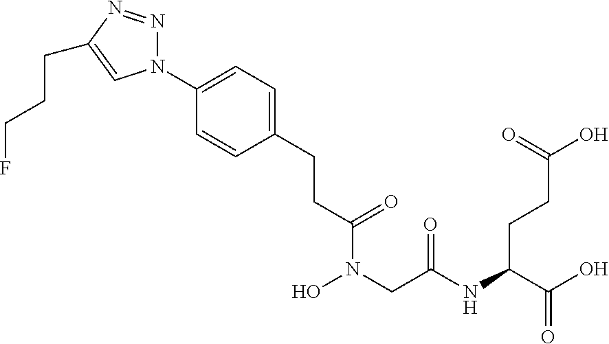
C(CC(N(CC(NC(CCC(O)=O)C(O)=O)=O)O)=O)C1=CC=C(N2N=NC(CCCF)=C2)C=C1
